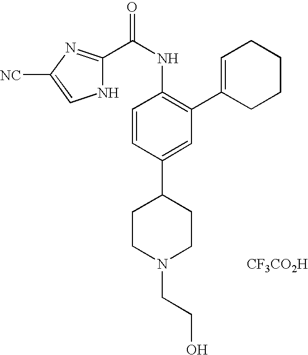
[CF3CO2H].C1CN(CCO)CCC1C1=CC(C2=CCCCC2)=C(NC(=O)C2=NC([NC])=CN2)C=C1
